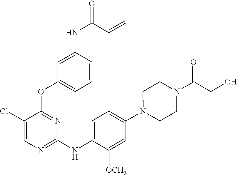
C1(Cl)=CN=C(NC2=CC=C(N3CCN(C(CO)=O)CC3)C=C2[OCH3])N=C1OC1=CC=CC(NC(=O)C=C)=C1
